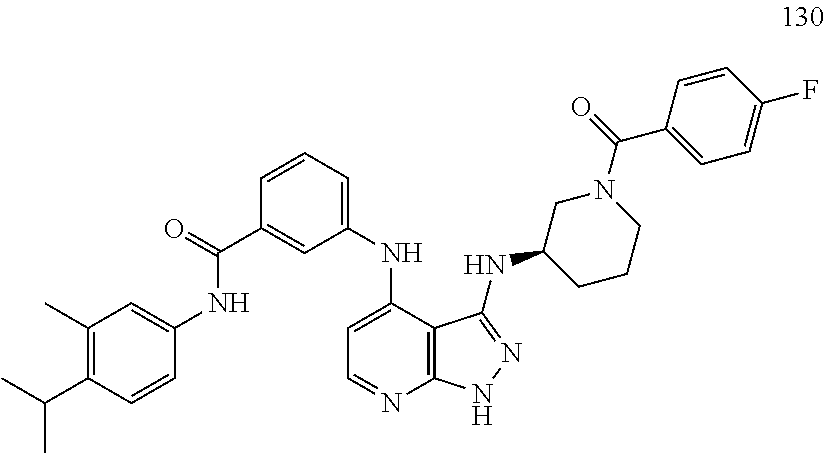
C1(C)=C(C(C)C)C=CC(NC(C2=CC(NC3=CC=NC4=C3C(NC3CCCN(C(=O)C5=CC=C(F)C=C5)C3)=NN4)=CC=C2)=O)=C1
